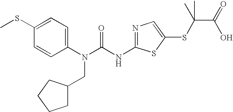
C1(SC)=CC=C(N(C(NC2=NC=C(SC(C(O)=O)(C)C)S2)=O)CC2CCCC2)C=C1
